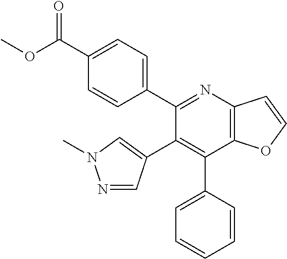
C1(C2=CC=C(C(=O)OC)C=C2)=NC2=C(C(C3=CC=CC=C3)=C1C1=CN(C)N=C1)OC=C2
